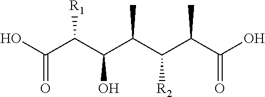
OC(C(C(C(C(C(C(O)=O)C)[R2])C)O)[R1])=O
